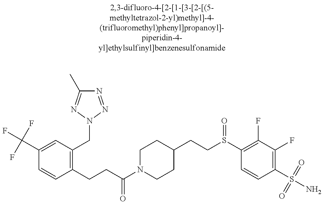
C(C1=CC(CN2N=C(C)N=N2)=C(CCC(N2CCC(CCS(C3=C(F)C(F)=C(S(N)(=O)=O)C=C3)=O)CC2)=O)C=C1)(F)(F)F
